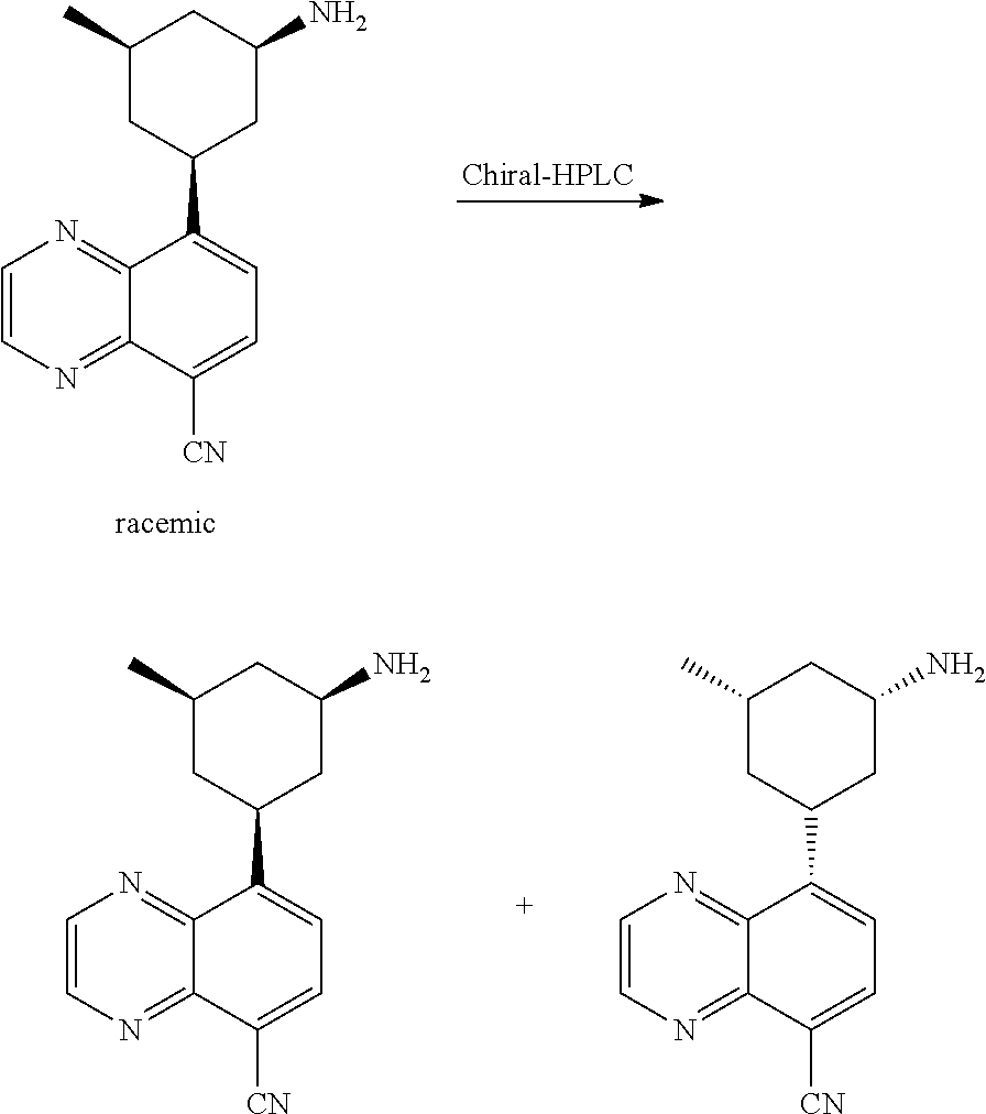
C1=CN=C2C(=N1)C(C1CC(N)CC(C)C1)=CC=C2[CN].C1=CN=C2C(=N1)C(C1CC(N)CC(C)C1)=CC=C2[CN].C1=CN=C2C(=N1)C(C1CC(N)CC(C)C1)=CC=C2[CN]
